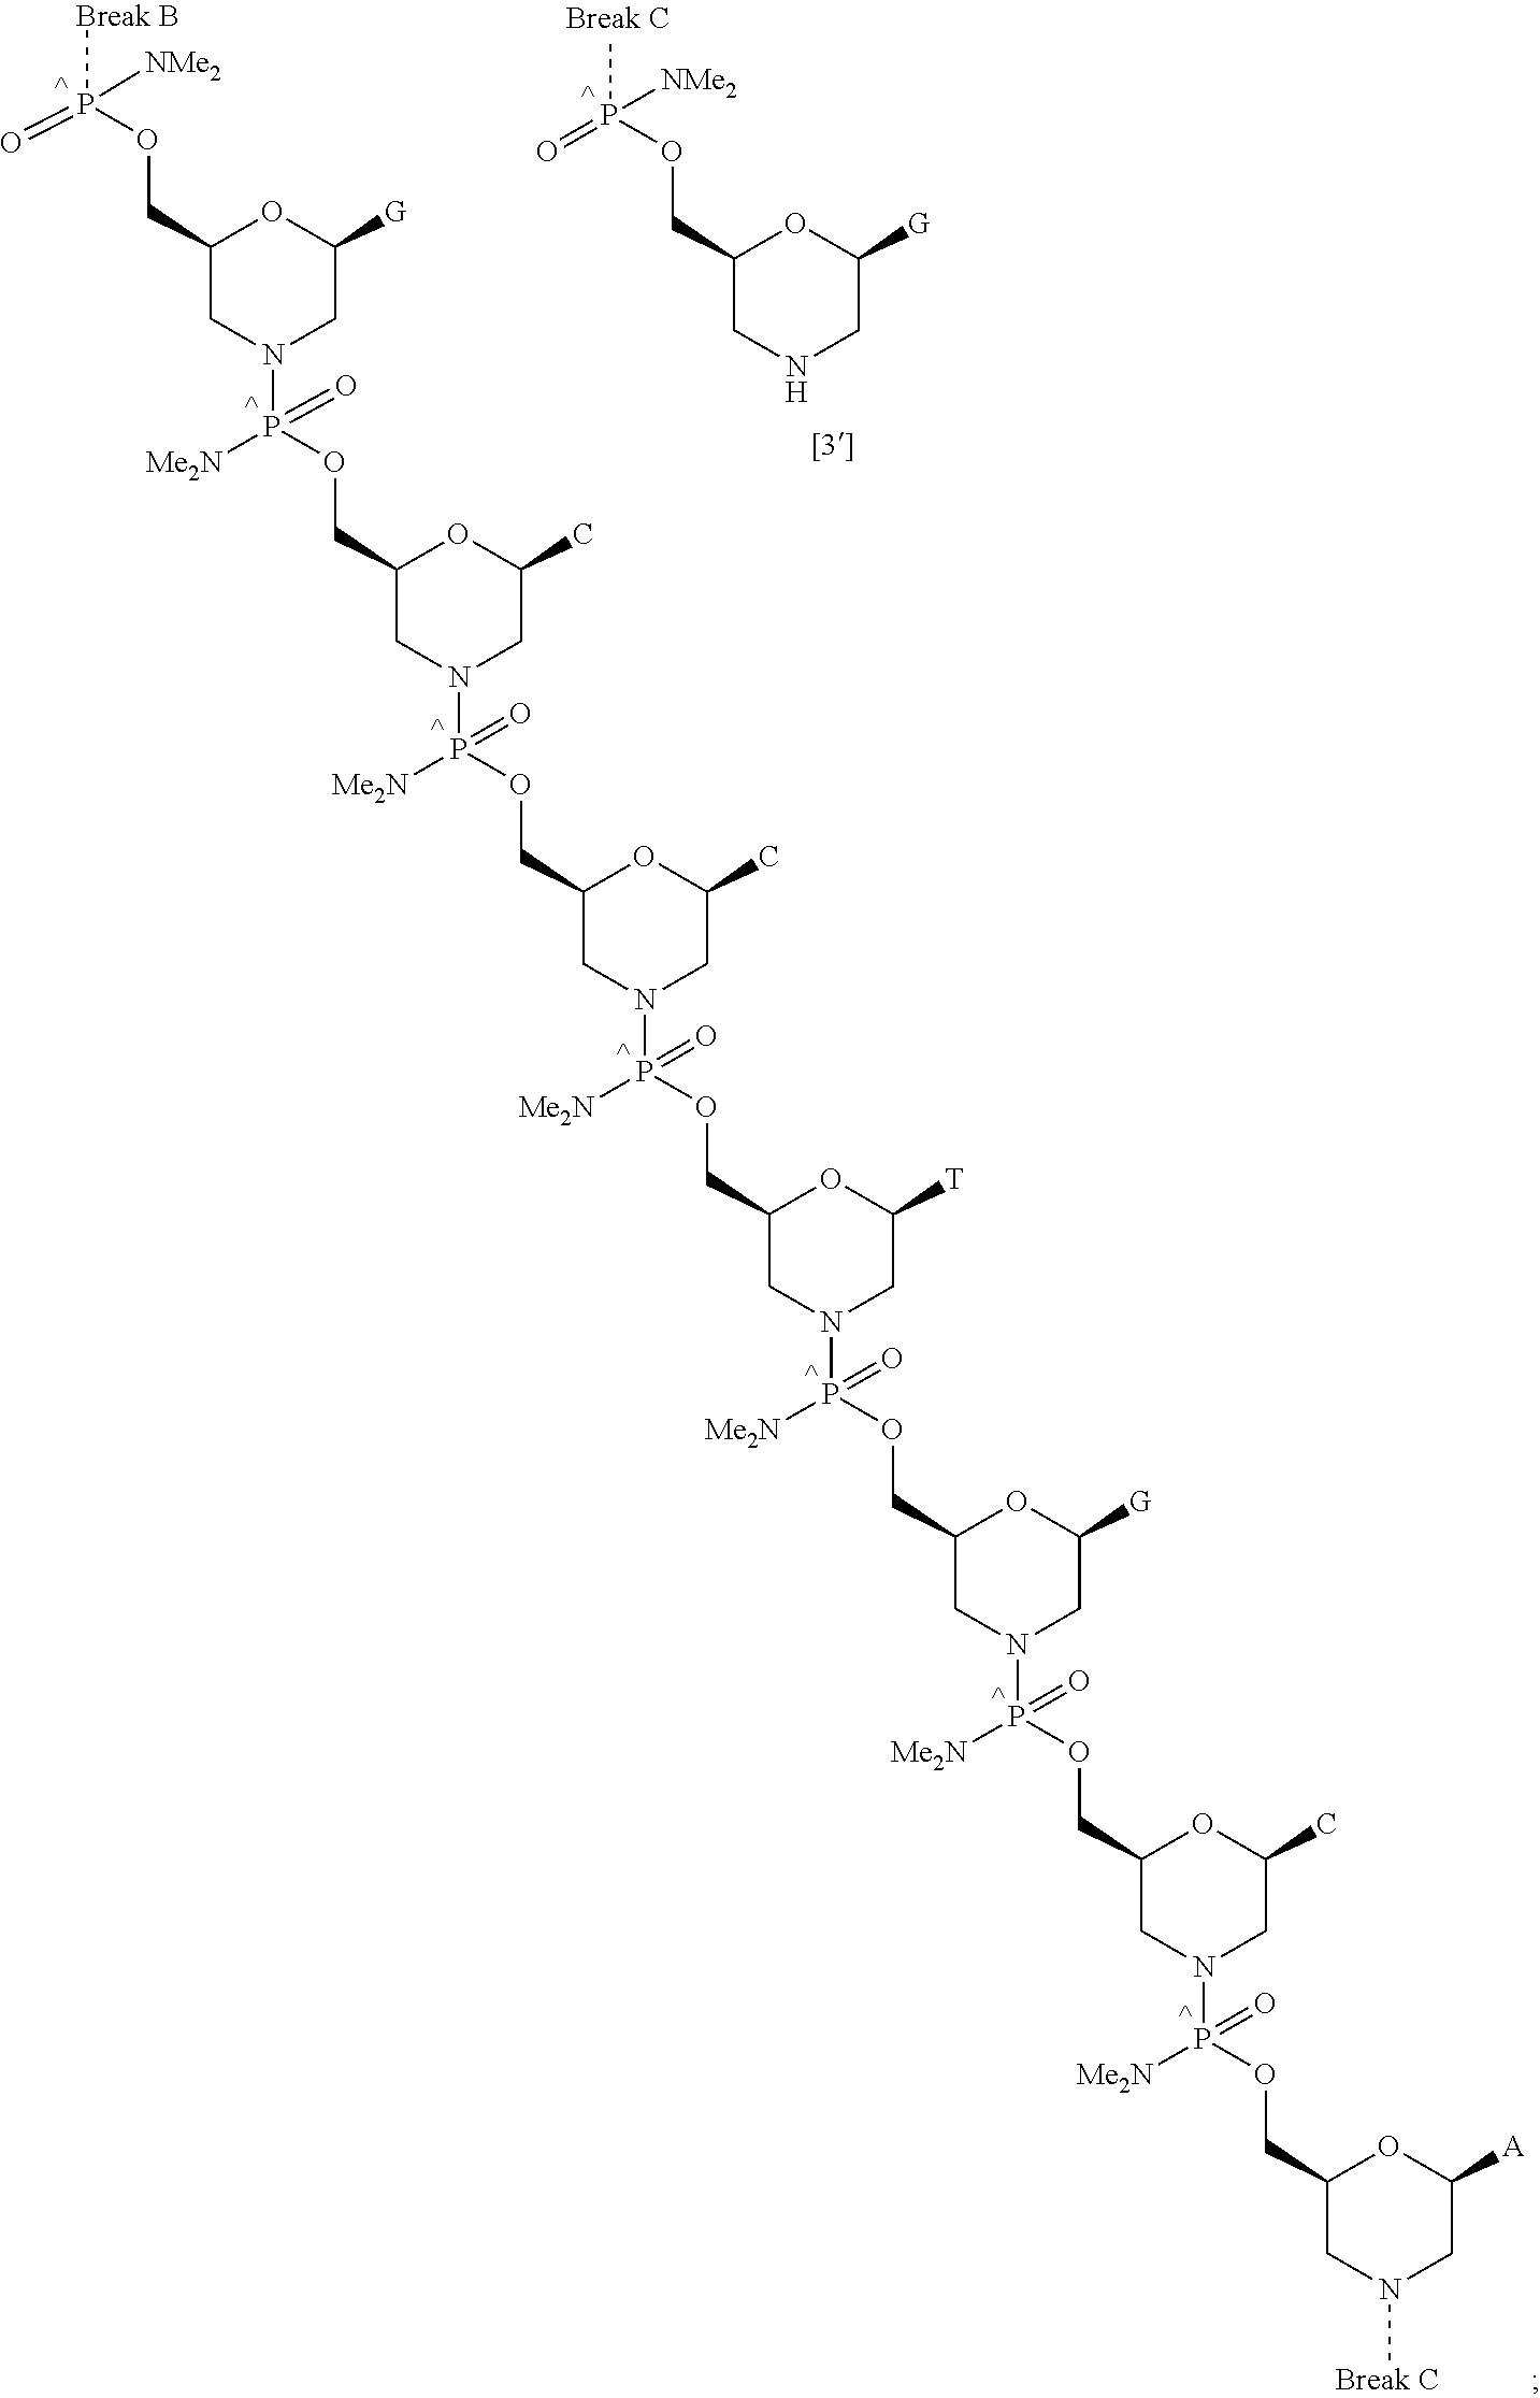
C1NCC([G])OC1COP(C)(=O)[NMe2].C1N(P(OCC2CN(P(OCC3CN(P(OCC4CN(P(OCC5CN(P(OCC6CN(P(OCC7CN(C)CC([A])O7)(=O)[Me2N])CC(C)O6)(=O)[Me2N])CC([G])O5)(=O)[Me2N])CC([T])O4)(=O)[Me2N])CC(C)O3)(=O)[Me2N])CC(C)O2)([Me2N])=O)CC([G])OC1COP([Break B])(=O)[NMe2]
